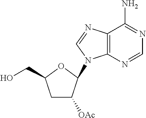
OCC1CC([OAc])C(N2C3=C(C(N)=NC=N3)N=C2)O1
